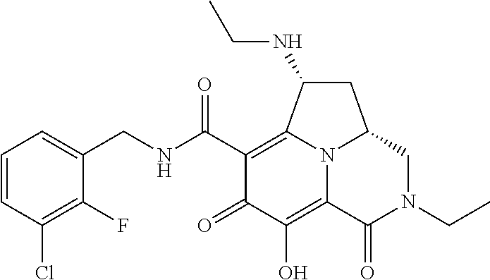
C1=CC(Cl)=C(F)C(CNC(C2=C3C(NCC)CC4CN(CC)C(=O)C(=C(O)C2=O)N34)=O)=C1
